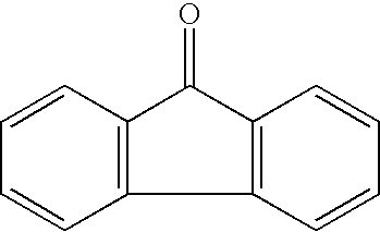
C1=CC=CC2=C1C(=O)C1=C2C=CC=C1
